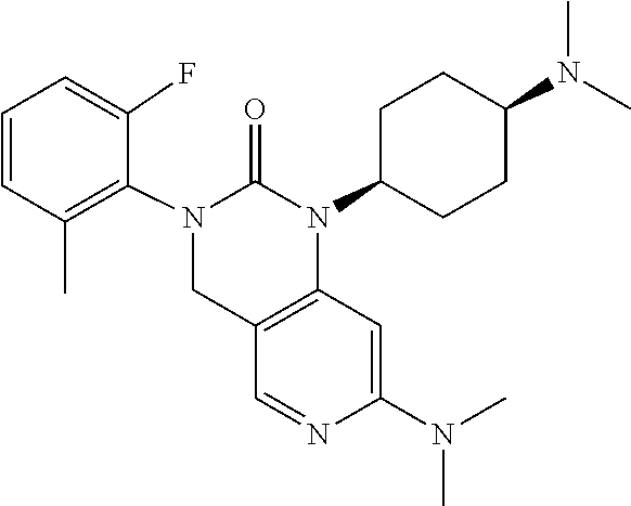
N1=CC2=C(C=C1N(C)C)N(C1CCC(N(C)C)CC1)C(=O)N(C1=C(C)C=CC=C1F)C2
